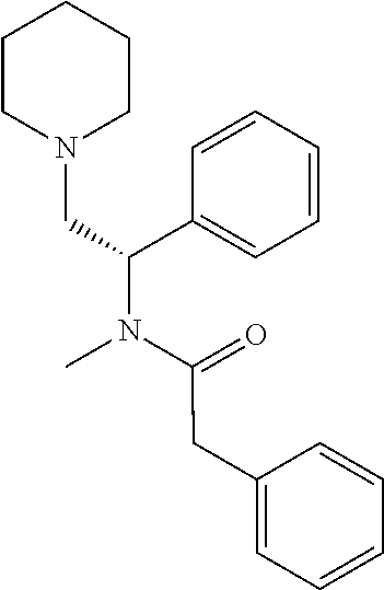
C1CN(CC(N(C(=O)CC2=CC=CC=C2)C)C2=CC=CC=C2)CCC1
